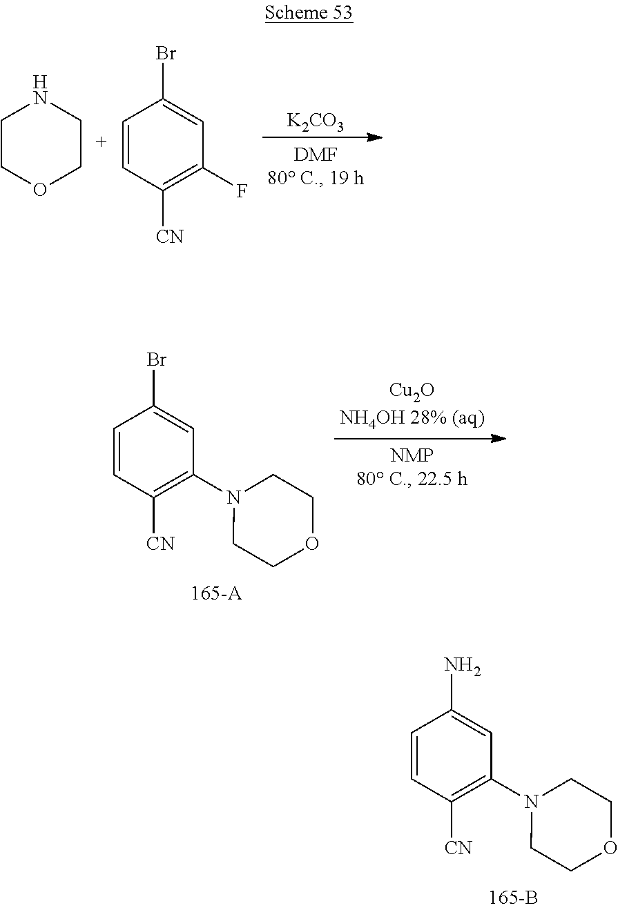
C1=CC([CN])=C(N2CCOCC2)C=C1N.[K2CO3].C1COCCN1.C1=CC([CN])=C(F)C=C1Br.C1=CC([CN])=C(N2CCOCC2)C=C1Br
